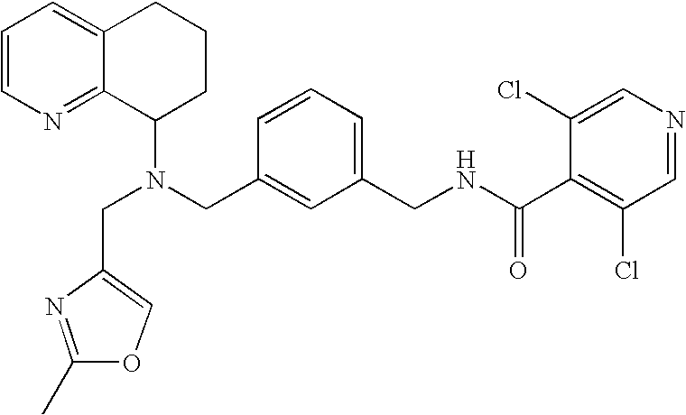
N(CC1=CC(CNC(C2=C(Cl)C=NC=C2Cl)=O)=CC=C1)(C1CCCC2=CC=CN=C12)CC1=COC(C)=N1
